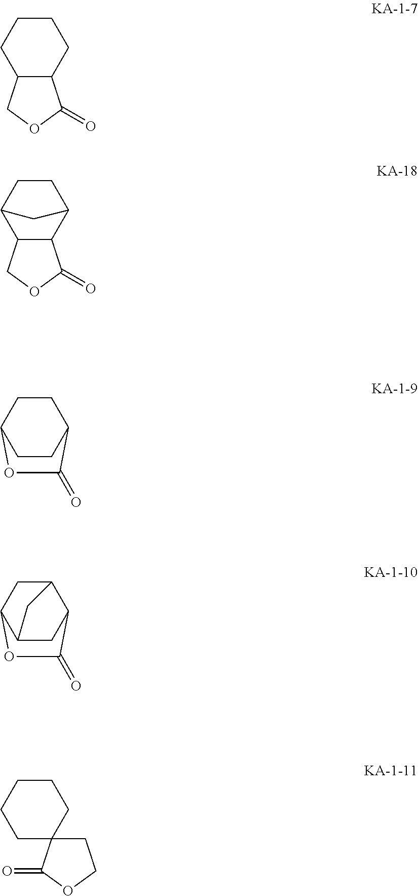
C1CCC2C(C1)C(=O)OC2.C1CC2C3C(C1C2)C(=O)OC3.C1CC2CCC1C(=O)O2.C12CC3C(CC1C(=O)O3)C2.C1CCCC2(C1)CCOC2=O
